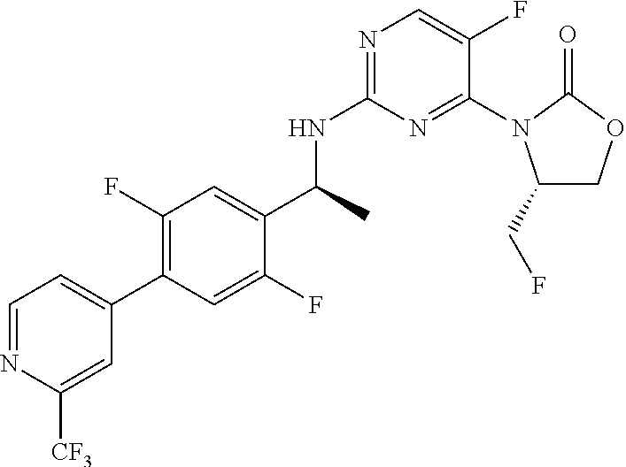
C1(C(NC2=NC=C(F)C(N3C(CF)COC3=O)=N2)C)=CC(F)=C(C2=CC=NC([CF3])=C2)C=C1F
